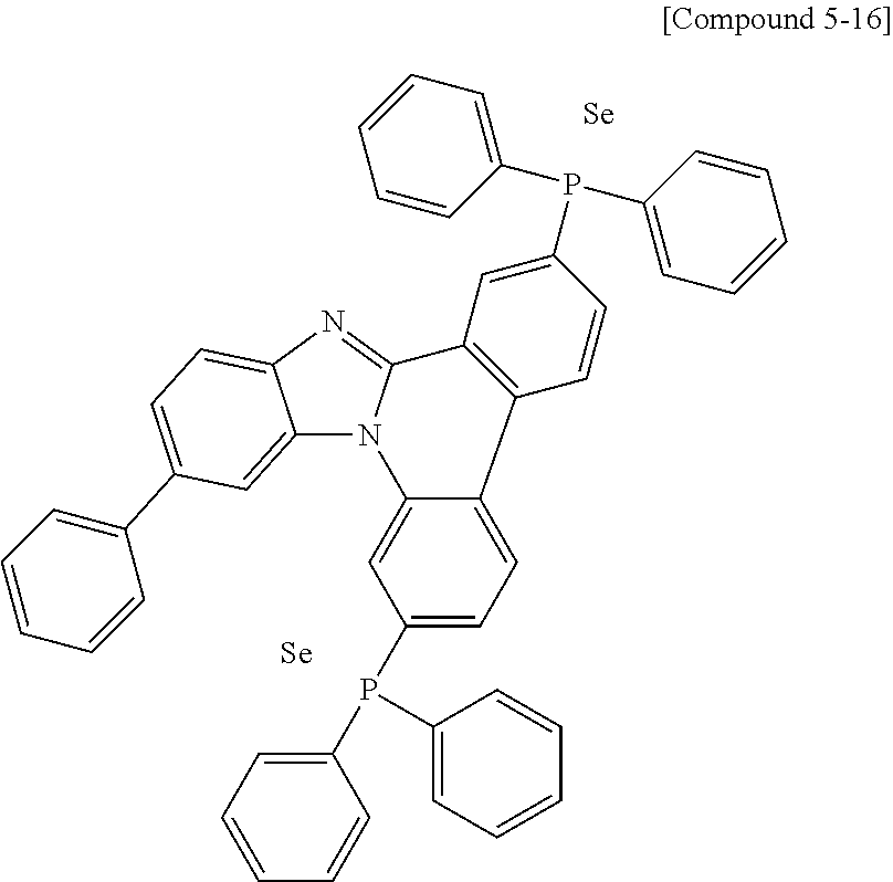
C12=CC(C3=CC=CC=C3)=CC=C1N=C1N2C2=CC(P(C3=CC=CC=C3)C3=CC=CC=C3)=CC=C2C2=C1C=C(P(C1=CC=CC=C1)C1=CC=CC=C1)C=C2.[Se].[Se]
